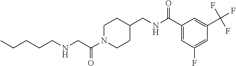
C1N(C(CNCCCCC)=O)CCC(CNC(C2=CC(F)=CC(C(F)(F)F)=C2)=O)C1
